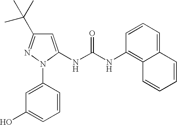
C1=C(NC(NC2=C3C(=CC=C2)C=CC=C3)=O)N(C2=CC(O)=CC=C2)N=C1C(C)(C)C
